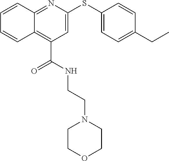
C12=NC(SC3=CC=C(CC)C=C3)=CC(C(NCCN3CCOCC3)=O)=C1C=CC=C2
